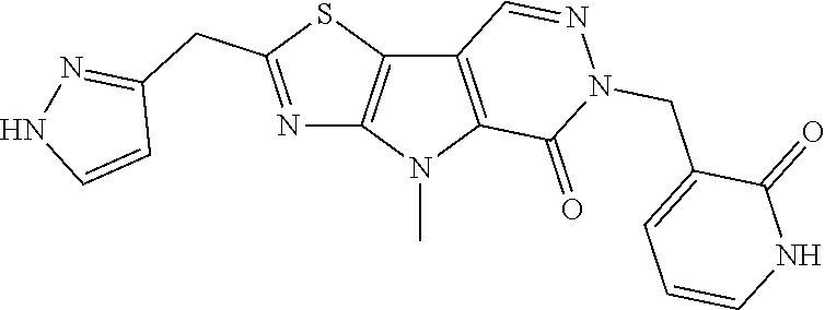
C12=C(N(C)C3=C1C=NN(CC1=CC=CNC1=O)C3=O)N=C(CC1=NNC=C1)S2
